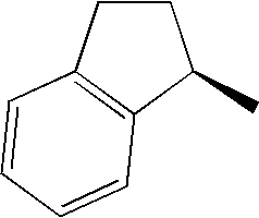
C1CC2=C(C1C)C=CC=C2
